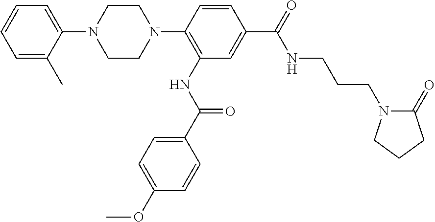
C1=C(C)C(N2CCN(C3=C(NC(C4=CC=C(OC)C=C4)=O)C=C(C(=O)NCCCN4C(=O)CCC4)C=C3)CC2)=CC=C1
